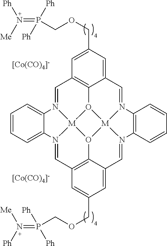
[[Co(CO)4]-].C1=N2[M]34O5C6=C1C=C(COCP(=N([Ph])[Me])([Ph])[Ph])C=C6C=N1[M]56O3C3=C(C=N4C4=CC=CC=C24)C=C(COCP(=N([Ph])[Me])([Ph])[Ph])C=C3C=N6C2=C1C=CC=C2.[[Co(CO)4]-]
